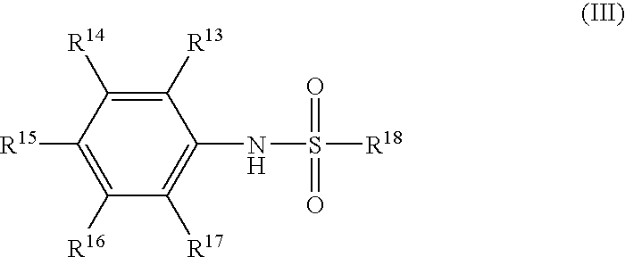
C1([R13])=C([R14])C([R15])=C([R16])C([R17])=C1NS([R18])(=O)=O
